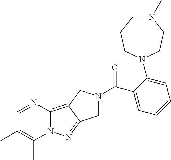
C12=C3C(=NN1C(C)=C(C)C=N2)CN(C(C1=CC=CC=C1N1CCCN(C)CC1)=O)C3
